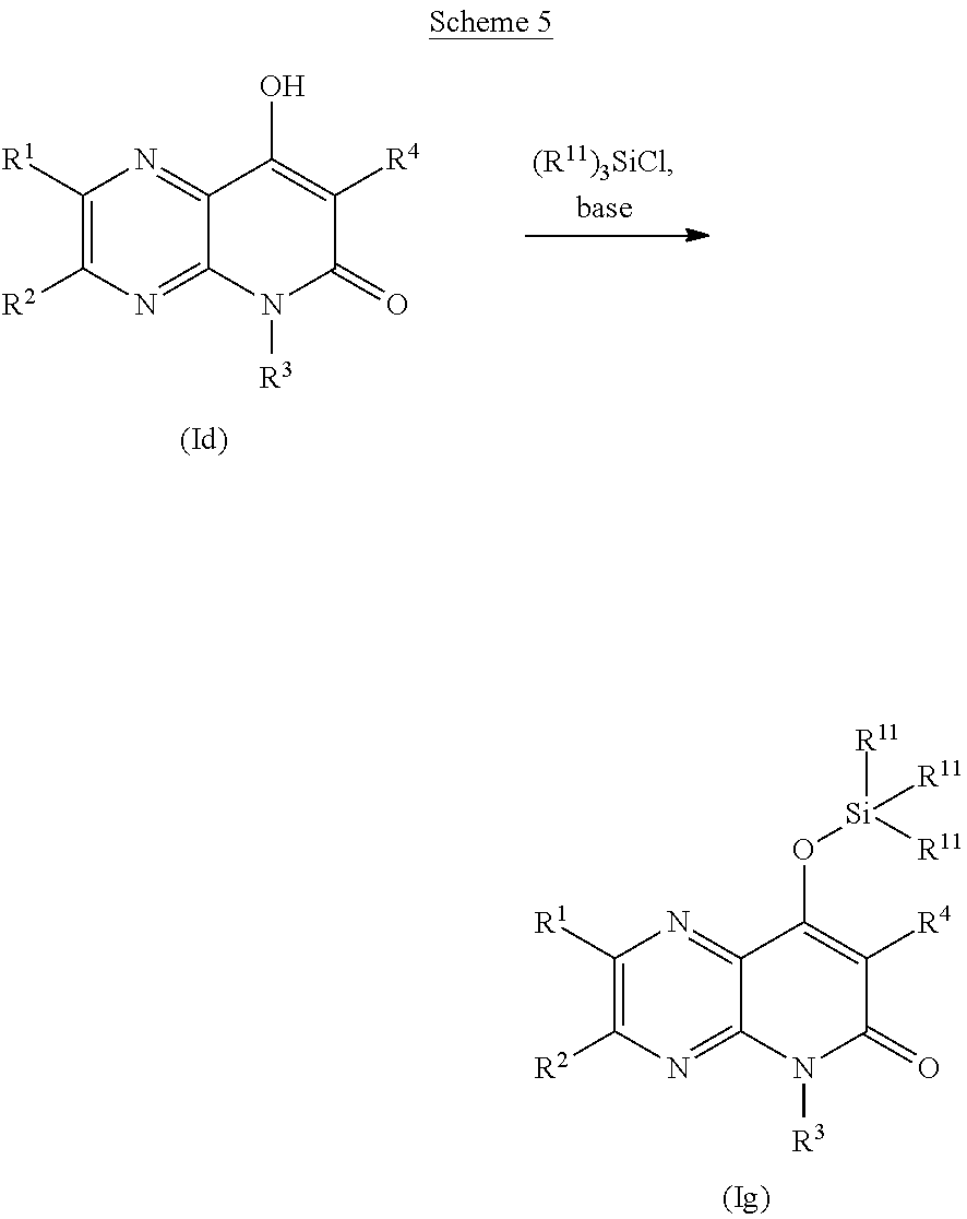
C1([R1])=C([R2])N=C2C(=N1)C(O)=C([R4])C(=O)N2[R3].C1([R1])=C([R2])N=C2C(=N1)C(O[Si]([R11])([R11])[R11])=C([R4])C(=O)N2[R3]
